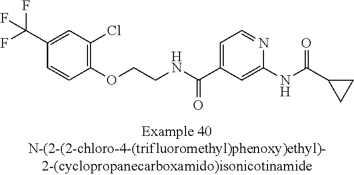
C1(C(F)(F)F)=CC(Cl)=C(OCCNC(C2=CC=NC(NC(=O)C3CC3)=C2)=O)C=C1
